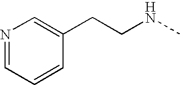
C(NC)CC1=CN=CC=C1
